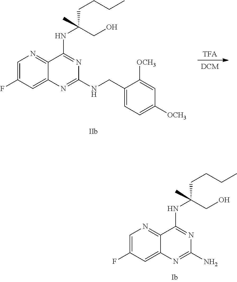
C1=C(F)C=C2C(=N1)C(NC(CCCC)(CO)C)=NC(N)=N2.[DCM].[TFA].C1=C(F)C=C2C(=N1)C(NC(CCCC)(CO)C)=NC(NCC1=CC=C([OCH3])C=C1[OCH3])=N2
